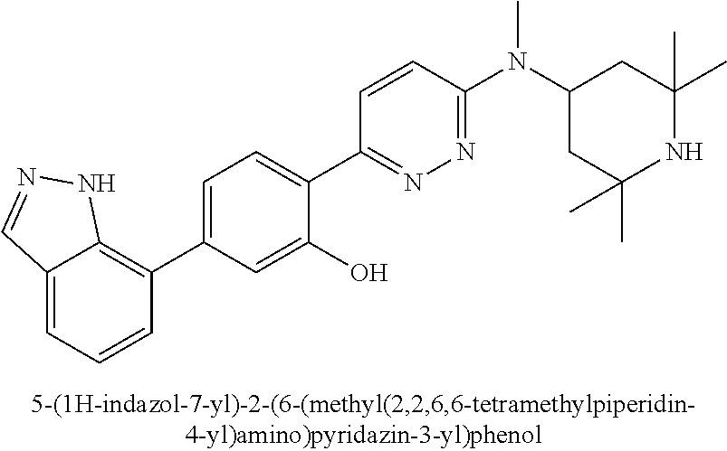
C1=C(C2=C3C(=CC=C2)C=NN3)C=C(O)C(C2=NN=C(N(C3CC(C)(C)NC(C)(C)C3)C)C=C2)=C1
